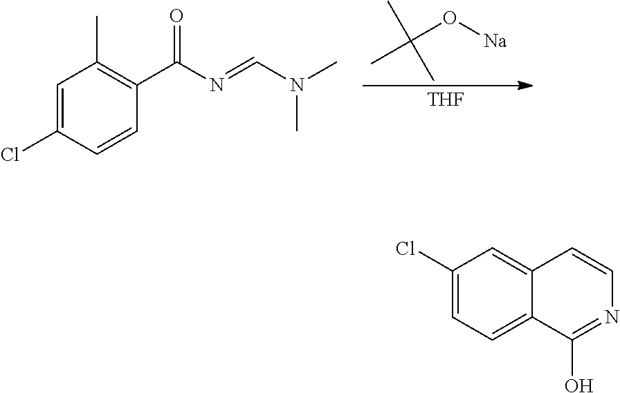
C(O[Na])(C)(C)C.[THF].C1=C(Cl)C=CC(C(N=CN(C)C)=O)=C1C.C1(Cl)=CC=C2C(=C1)C=CN=C2O
